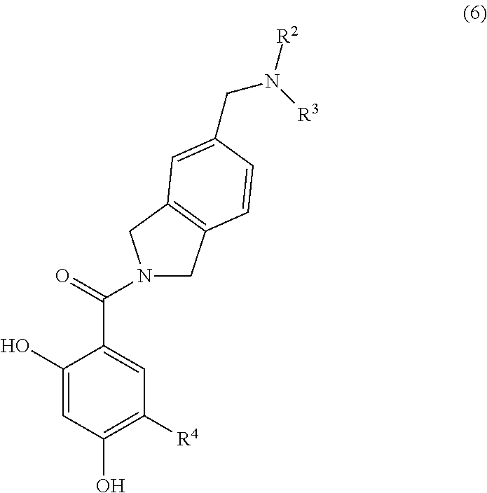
N1(C(=O)C2=CC([R4])=C(O)C=C2O)CC2=C(C1)C=C(CN([R3])[R2])C=C2
